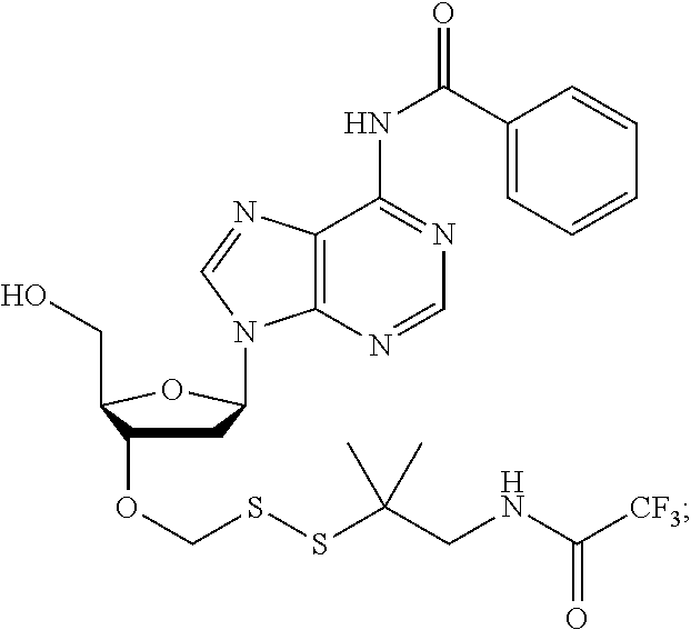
C1C(OCSSC(CNC([CF3])=O)(C)C)C(CO)OC1N1C2=C(C(NC(=O)C3=CC=CC=C3)=NC=N2)N=C1
